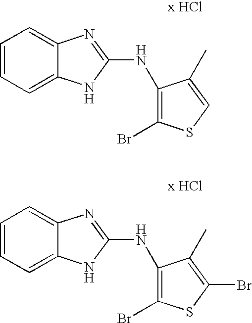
C1=CC=C2C(=C1)N=C(NC1=C(Br)SC=C1C)N2.C1=CC=C2C(=C1)N=C(NC1=C(Br)SC(Br)=C1C)N2
